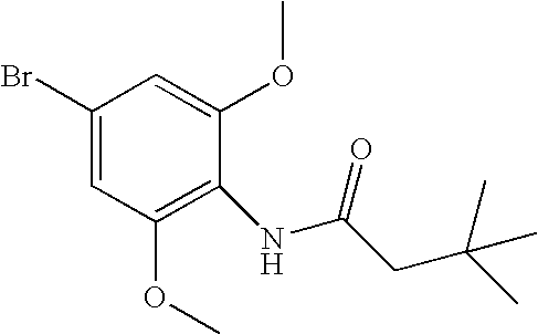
C1(Br)=CC(OC)=C(NC(CC(C)(C)C)=O)C(OC)=C1
